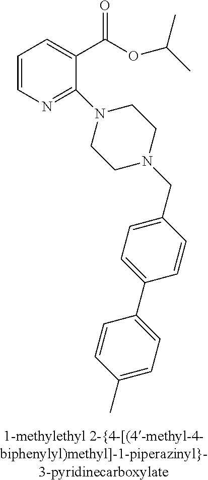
C1=CN=C(N2CCN(CC3=CC=C(C4=CC=C(C)C=C4)C=C3)CC2)C(C(OC(C)C)=O)=C1
